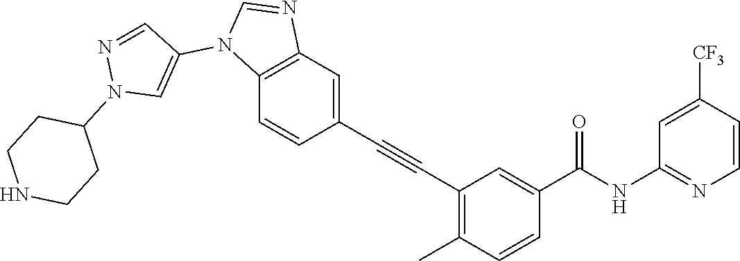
C1=CC([CF3])=CC(NC(C2=CC(C#CC3=CC4=C(C=C3)N(C3=CN(C5CCNCC5)N=C3)C=N4)=C(C)C=C2)=O)=N1
